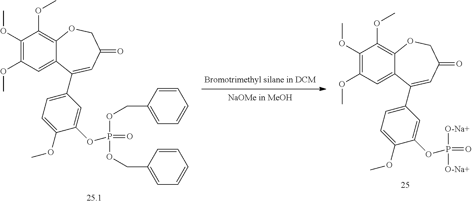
C1(OC)=C(OC)C=C2C(=C1OC)OCC(=O)C=C2C1=CC=C(OC)C(OP(OCC2=CC=CC=C2)(=O)OCC2=CC=CC=C2)=C1.C1(OC)=C(OC)C=C2C(=C1OC)OCC(=O)C=C2C1=CC=C(OC)C(OP([O-Na+])(=O)[O-Na+])=C1
